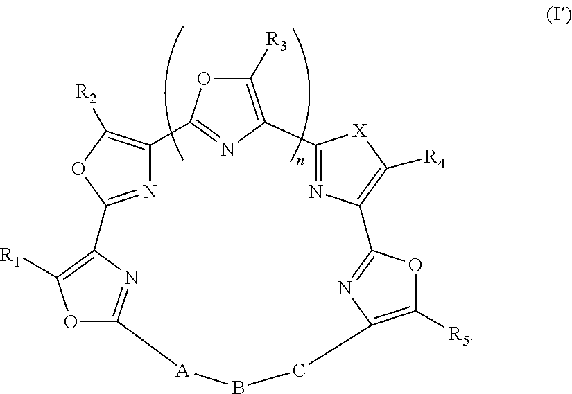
O1C2=NC(=C1[R1])C1=NC(=C([R2])O1)C1=NC(=C([R3])O1)C1=NC(=C([R4])[X]1)C1=NC(=C([R5])O1)CB[A]2
